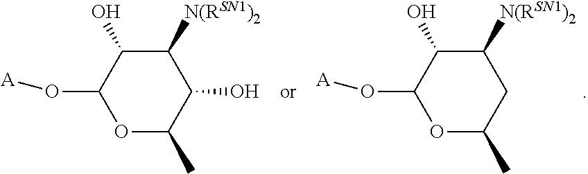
C1([N(RSN1)2])C(O)C(O[A])OC(C)C1.C1([N(RSN1)2])C(O)C(O[A])OC(C)C1O
